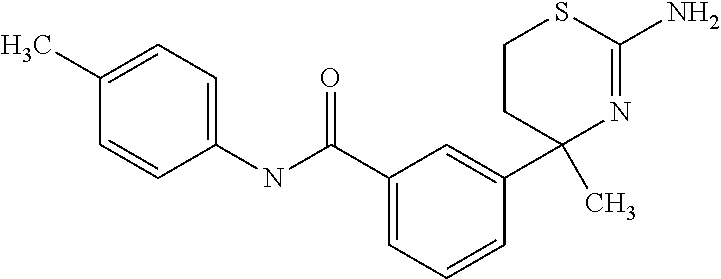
C1CC(C)(C2=CC(C(=O)NC3=CC=C(C)C=C3)=CC=C2)N=C(N)S1
